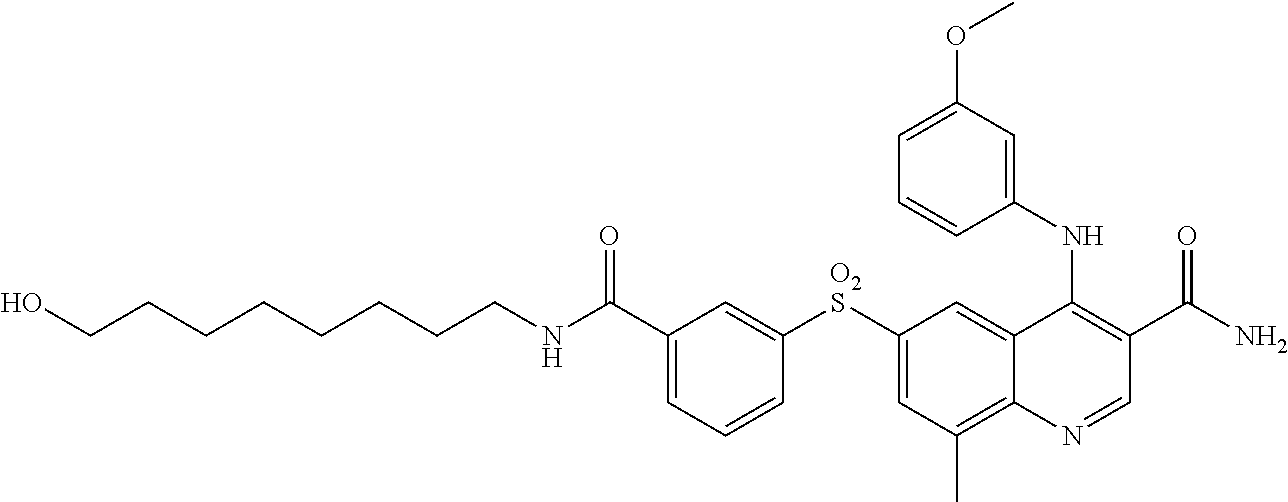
C(CCCCCCCNC(C1=CC=CC([O2S]C2=CC(C)=C3C(=C2)C(NC2=CC(OC)=CC=C2)=C(C(N)=O)C=N3)=C1)=O)O
